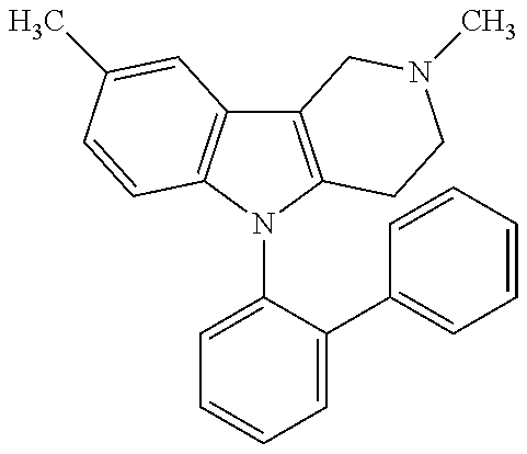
C12=C(N(C3=CC=CC=C3C3=CC=CC=C3)C3=C1C=C(C)C=C3)CCN(C)C2
